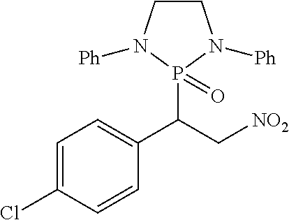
C1=C(Cl)C=CC(C(C[NO2])P2(=O)N([Ph])CCN2[Ph])=C1
